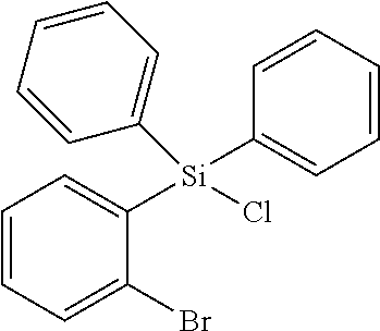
C1=CC=C(Br)C([Si](Cl)(C2=CC=CC=C2)C2=CC=CC=C2)=C1
